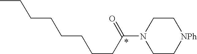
C1N(C(CCCCCCCC)=O)CC[NPh]C1
